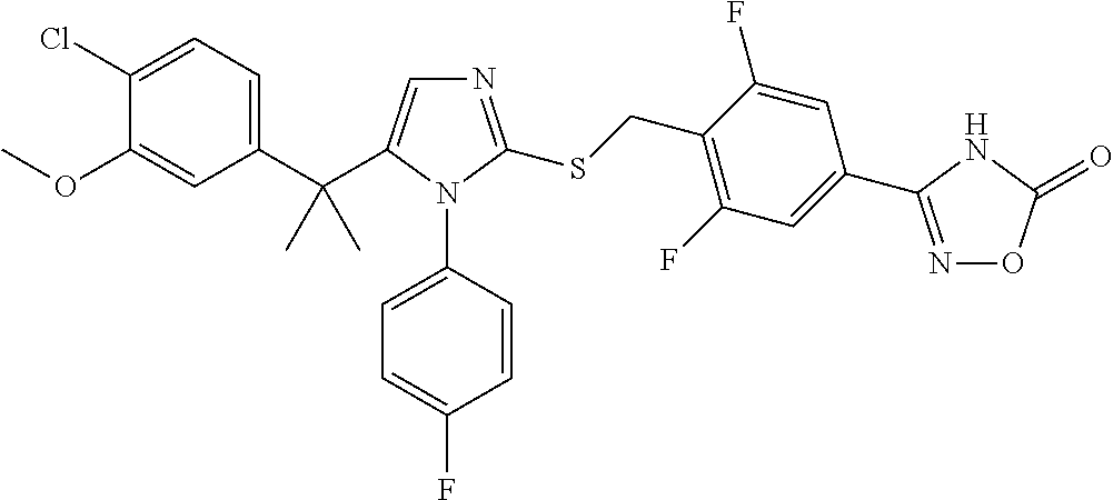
C1(C(C)(C)C2=CN=C(SCC3=C(F)C=C(C4=NOC(=O)N4)C=C3F)N2C2=CC=C(F)C=C2)=CC=C(Cl)C(OC)=C1
